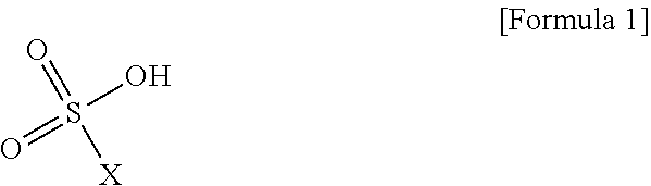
O=S([X])(O)=O
